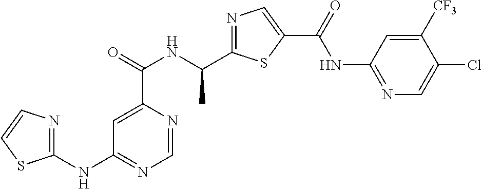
N1=C(C(NC(C2=CC(NC3=NC=CS3)=NC=N2)=O)C)SC(C(=O)NC2=NC=C(Cl)C([CF3])=C2)=C1
